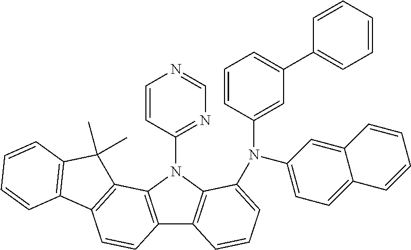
C1=CC(N2C3=C(C4=C2C2=C(C=C4)C4=C(C2(C)C)C=CC=C4)C=CC=C3N(C2=CC(C3=CC=CC=C3)=CC=C2)C2=CC=C3C(=C2)C=CC=C3)=NC=N1
